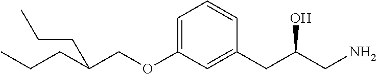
C(OC1=CC=CC(CC(CN)O)=C1)C(CCC)CCC
